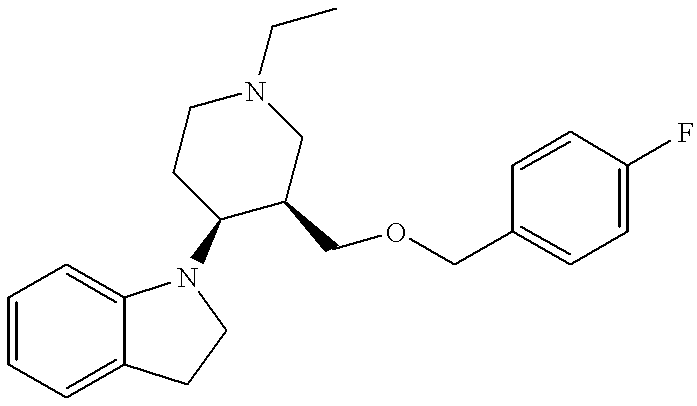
C1=CC=C2C(=C1)N(C1C(COCC3=CC=C(F)C=C3)CN(CC)CC1)CC2
